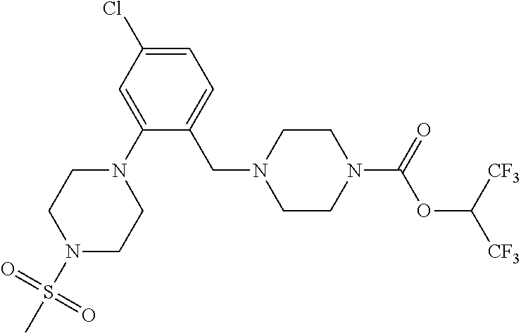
C(OC([CF3])[CF3])(=O)N1CCN(CC2=CC=C(Cl)C=C2N2CCN(S(C)(=O)=O)CC2)CC1
